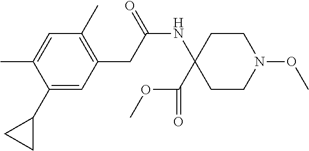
C1(C2CC2)=CC(CC(NC2(C(OC)=O)CCN(OC)CC2)=O)=C(C)C=C1C
